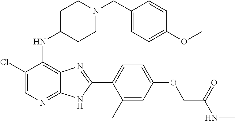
C1(Cl)=CN=C2C(=C1NC1CCN(CC3=CC=C(OC)C=C3)CC1)N=C(C1=CC=C(OCC(NC)=O)C=C1C)N2
